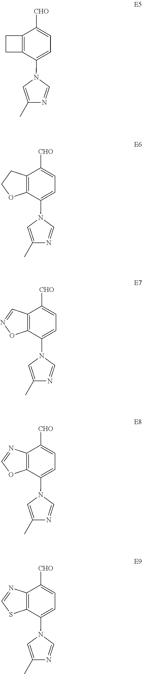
C12=C(C(N3C=NC(C)=C3)=CC=C1[CHO])CC2.C12=C(C(N3C=NC(C)=C3)=CC=C1[CHO])OCC2.C12=C(C(N3C=NC(C)=C3)=CC=C1[CHO])ON=C2.C12=C(C(N3C=NC(C)=C3)=CC=C1[CHO])OC=N2.C12=C(C(N3C=NC(C)=C3)=CC=C1[CHO])SC=N2
